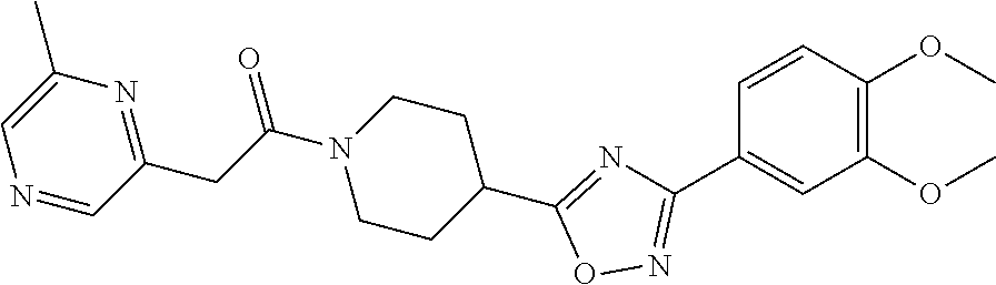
C1=CC(OC)=C(OC)C=C1C1=NOC(C2CCN(C(CC3=NC(C)=CN=C3)=O)CC2)=N1
